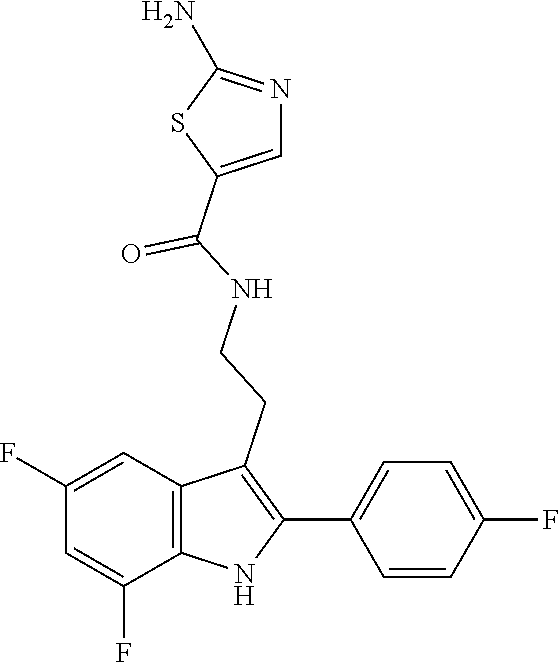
N1=C(N)SC(C(NCCC2=C(C3=CC=C(F)C=C3)NC3=C2C=C(F)C=C3F)=O)=C1
